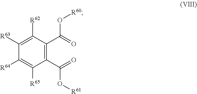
C1(C(O[R61])=O)=C(C(=O)O[R60])C([R62])=C([R63])C([R64])=C1[R65]
